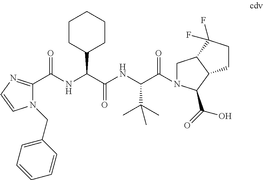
N1(CC2=CC=CC=C2)C(C(=O)NC(C2CCCCC2)C(=O)NC(C(C)(C)C)C(=O)N2CC3C(C2C(O)=O)CCC3(F)F)=NC=C1
